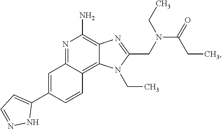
N1=C2C(=C3C(=C1N)N=C(CN(C(=O)CC)CC)N3CC)C=CC(C1=CC=NN1)=C2
